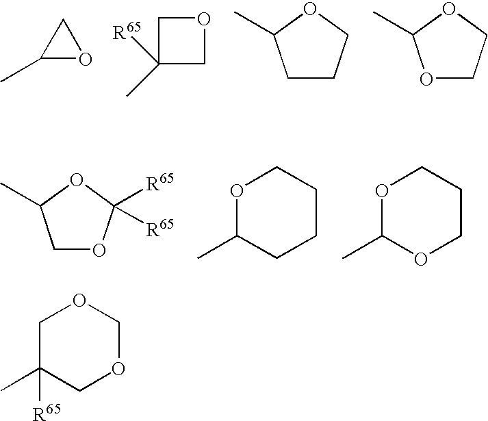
C1(C)OC1.C1C(C)([R65])CO1.C1CCOC1C.O1CCOC1C.C1OC([R65])([R65])OC1C.O1C(C)CCCC1.O1C(C)OCCC1.C1C(C)([R65])COCO1
